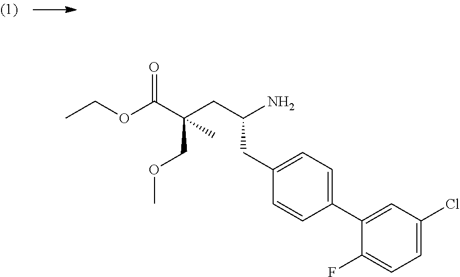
CCOC(C(CC(N)CC1=CC=C(C2=CC(Cl)=CC=C2F)C=C1)(COC)C)=O
